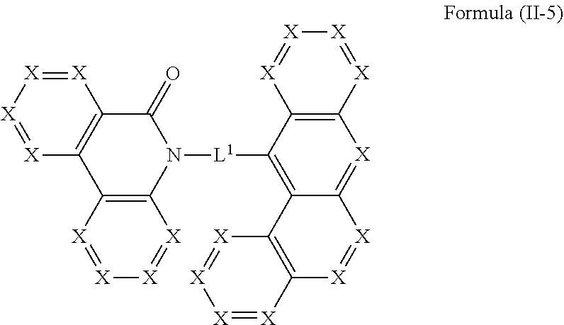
[X]1=[X][X]=[X]C2=C1C(=O)N([L1]C1=C3C(=[X]C4=C1[X]=[X][X]=[X]4)[X]=[X]C1=C3[X]=[X][X]=[X]1)C1=C2[X]=[X][X]=[X]1
